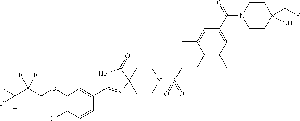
N1C(C2=CC(OCC(C(F)(F)F)(F)F)=C(Cl)C=C2)=NC2(C1=O)CCN(S(C=CC1=C(C)C=C(C(N3CCC(CF)(O)CC3)=O)C=C1C)(=O)=O)CC2
